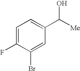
C1=C(F)C(Br)=CC(C([Me])O)=C1
